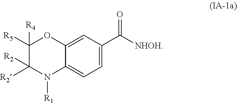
C12=CC(C(=O)[NHOH])=CC=C1N([R1])C([R2])([R2])C([R4])([R5])O2
